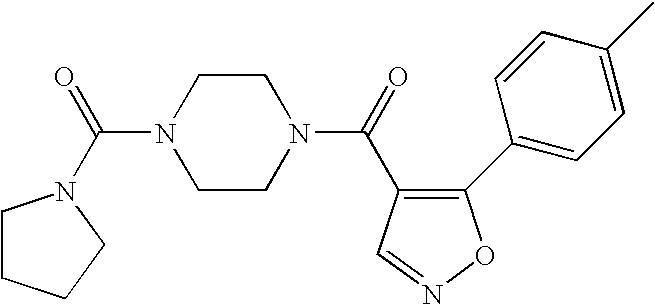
C1CN(C(=O)C2=C(C3=CC=C(C)C=C3)ON=C2)CCN1C(=O)N1CCCC1
